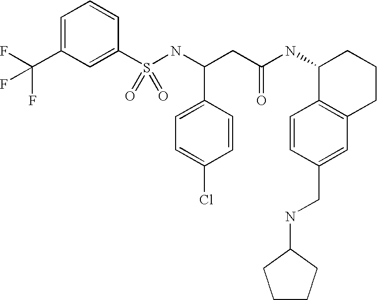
C1=C(C(F)(F)F)C=C(S(NC(CC(NC2C3=C(CCC2)C=C(CNC2CCCC2)C=C3)=O)C2=CC=C(Cl)C=C2)(=O)=O)C=C1
